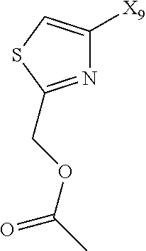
N1=C(COC(=O)C)SC=C1[X9]
